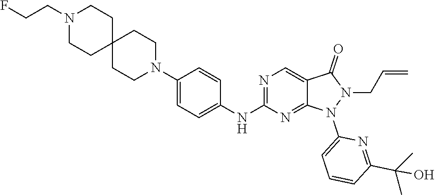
C1(NC2=NC=C3C(=N2)N(C2=CC=CC(C(O)(C)C)=N2)N(CC=C)C3=O)=CC=C(N2CCC3(CC2)CCN(CCF)CC3)C=C1
